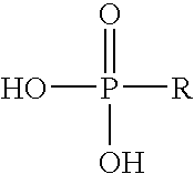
OP([R])(=O)O
